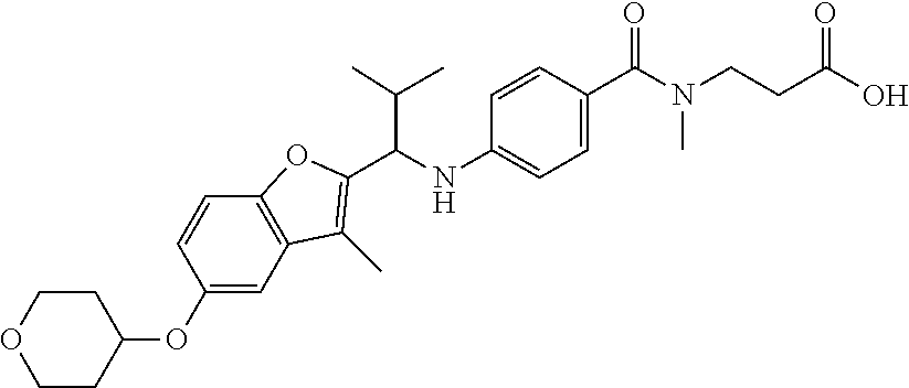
C1=C(NC(C(C)C)C2=C(C)C3=C(C=CC(OC4CCOCC4)=C3)O2)C=CC(C(N(CCC(O)=O)C)=O)=C1
